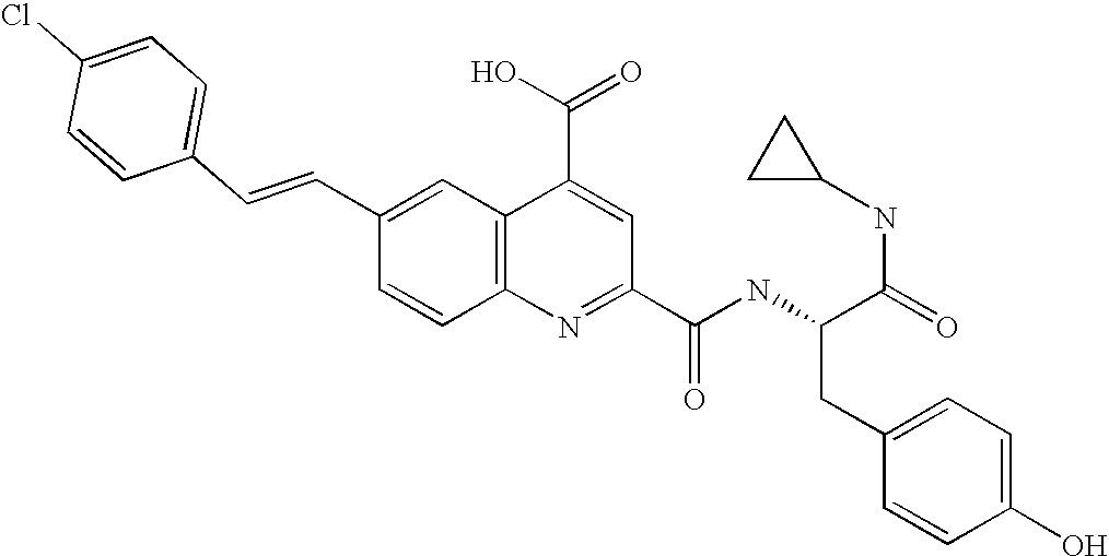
C1=C(Cl)C=CC(C=CC2=CC3=C(C=C2)N=C(C(NC(CC2=CC=C(O)C=C2)C(NC2CC2)=O)=O)C=C3C(=O)O)=C1
